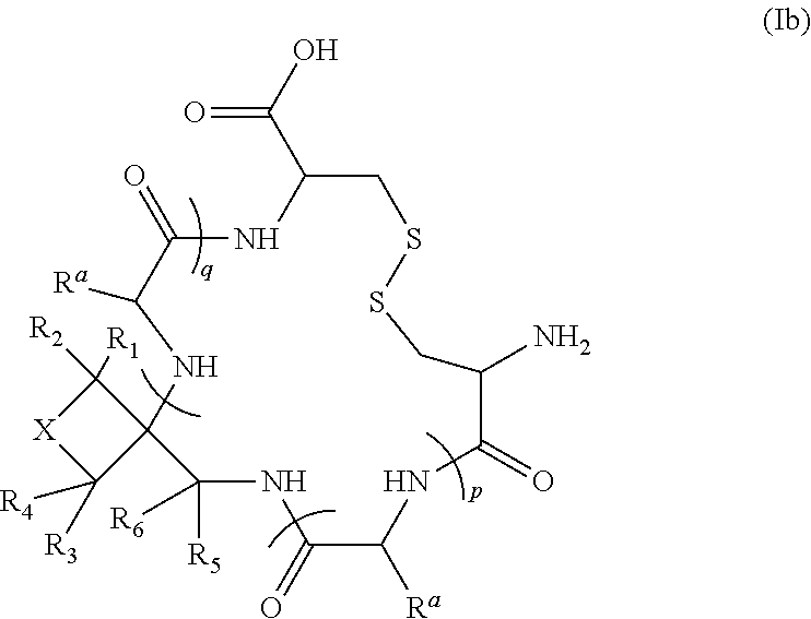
C1([Ra])NC2(C([R6])([R5])NC(=O)C([Ra])NC(=O)C(N)CSSCC(C(=O)O)NC1=O)C([R3])([R4])[X]C2([R2])[R1]
